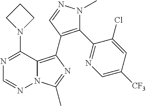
N12C(=C(C3=C(C4=NC=C([CF3])C=C4Cl)N(C)N=C3)N=C1C)C(N1CCC1)=NC=N2
